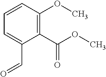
C1=CC(OC)=C(C(OC)=O)C(C=O)=C1
